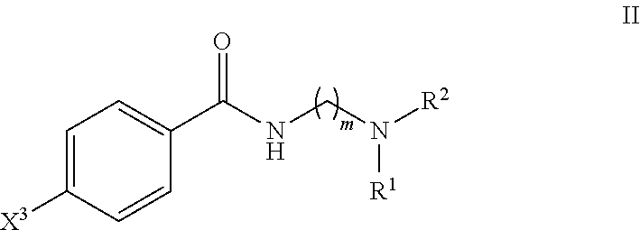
C1=C([X3])C=CC(C(NCN([R2])[R1])=O)=C1
